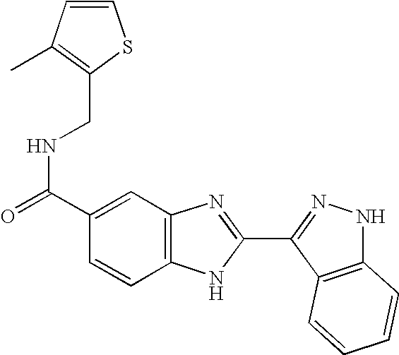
N(C(C1=CC2=C(C=C1)NC(C1=NNC3=C1C=CC=C3)=N2)=O)CC1=C(C)C=CS1
